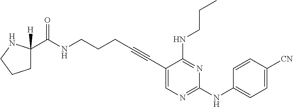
C1(C#CCCCNC(=O)C2([H])CCCN2)=CN=C(NC2=CC=C([CN])C=C2)N=C1NCCC
